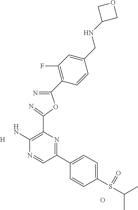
[H].C1(N)=C(C(OC(=N)C2=C(F)C=C(CNC3COC3)C=C2)=N)N=C(C2=CC=C(S(=O)C(C)C)C=C2)C=N1.O
